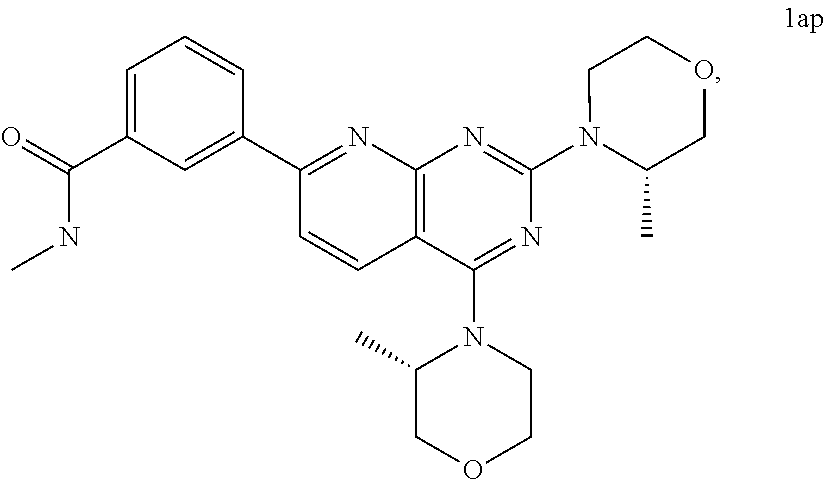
N(C(C1=CC=CC(C2=NC3=C(C=C2)C(N2C(C)COCC2)=NC(N2C(C)COCC2)=N3)=C1)=O)C
